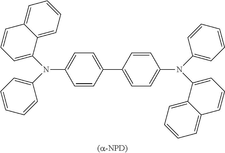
C1=CC(C2=CC=C(N(C3=CC=CC=C3)C3=CC=CC4=CC=CC=C34)C=C2)=CC=C1N(C1=CC=CC=C1)C1=CC=CC2=CC=CC=C12
